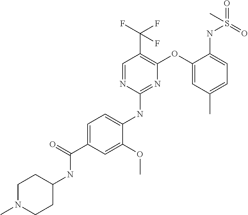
C1=C(C(=O)NC2CCN(C)CC2)C=C(OC)C(NC2=NC(OC3=CC(C)=CC=C3NS(=O)(=O)C)=C(C(F)(F)F)C=N2)=C1
